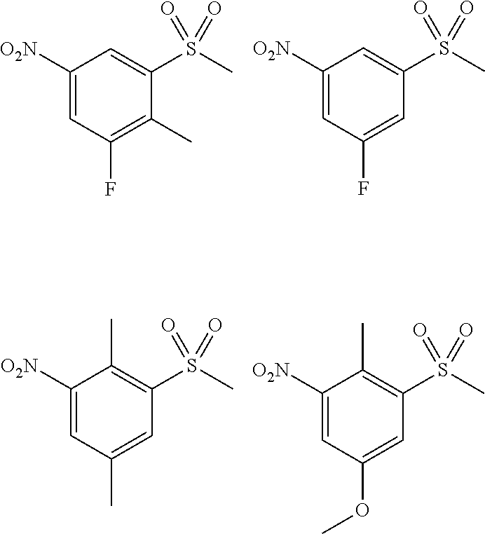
C1([O2N])=CC(F)=C(C)C(S(C)(=O)=O)=C1.C1([O2N])=CC(F)=CC(S(C)(=O)=O)=C1.C1([O2N])=CC(C)=CC(S(C)(=O)=O)=C1C.C1([O2N])=CC(OC)=CC(S(C)(=O)=O)=C1C
